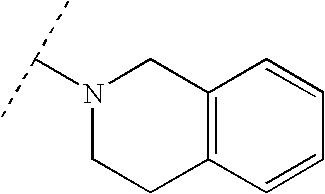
C(N1CCC2=C(C1)C=CC=C2)(C)C
